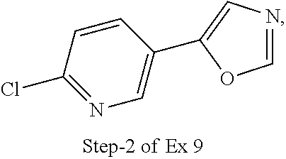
C1=CC(Cl)=NC=C1C1=CN=CO1
